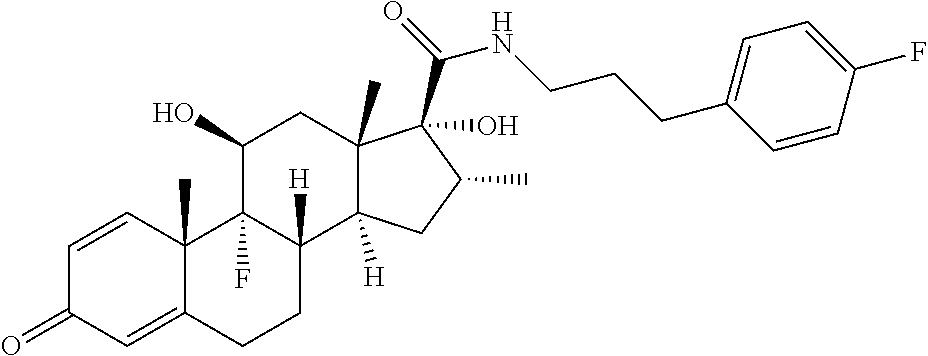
C1=CC2(C)C(=CC1=O)CCC1([H])C2(F)C(O)CC2(C)C1([H])CC(C)C2(C(=O)NCCCC1=CC=C(F)C=C1)O
